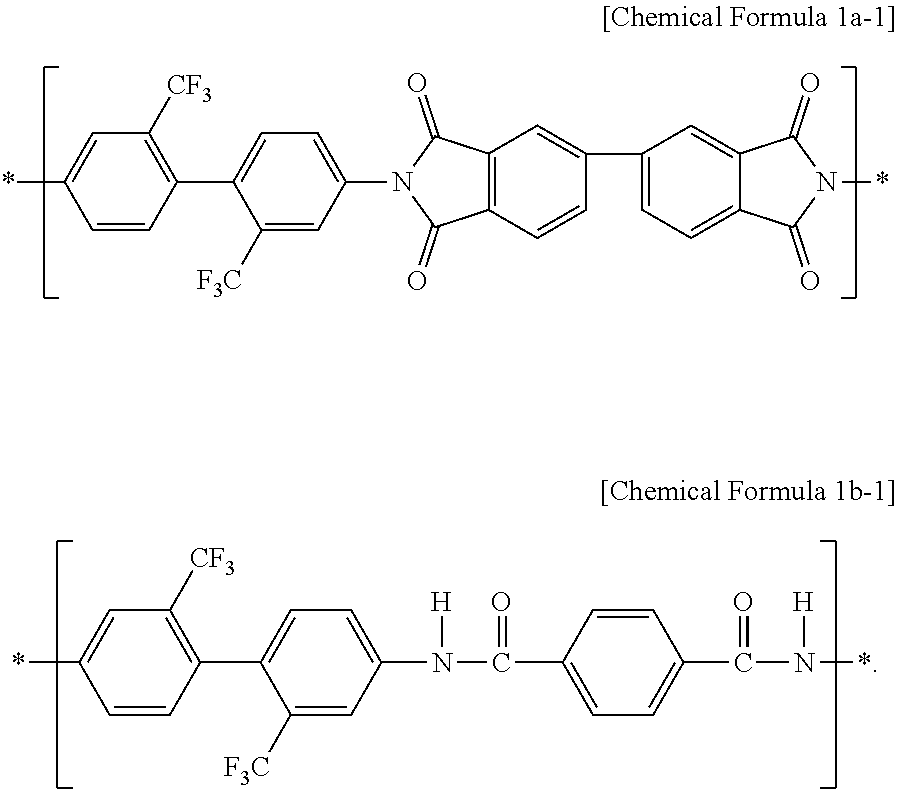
*C1=CC([CF3])=C(C2=CC=C(N3C(=O)C4=C(C3=O)C=C(C3=CC=C5C(=C3)C(=O)N(*)C5=O)C=C4)C=C2[F3C])C=C1.C1=CC(C2=CC=C(N([H])C(=O)C3=CC=C(C(=O)N([H])*)C=C3)C=C2[F3C])=C([CF3])C=C1*
